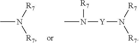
CN([R7])[R7].[Y](N([R7])[R7])N(C)[R7]
